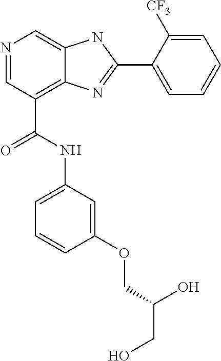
N1=CC(C(NC2=CC=CC(OCC(CO)O)=C2)=O)=C2C(=C1)NC(C1=CC=CC=C1[CF3])=N2
